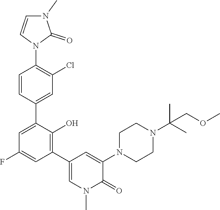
C1=CC(C2=CC(F)=CC(C3=CN(C)C(=O)C(N4CCN(C(C)(C)COC)CC4)=C3)=C2O)=CC(Cl)=C1N1C(=O)N(C)C=C1
